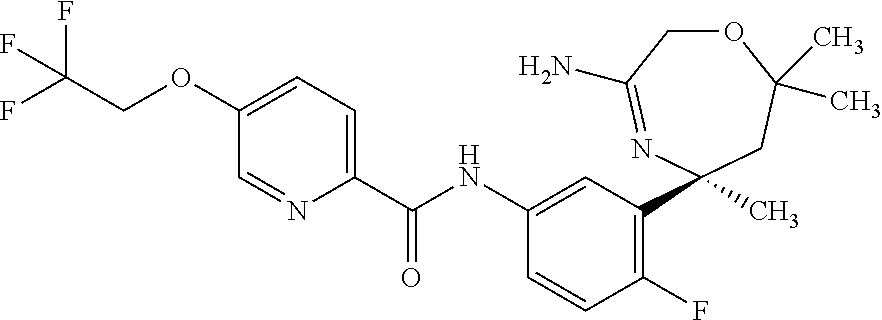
C1(C(NC2=CC(C3(C)CC(C)(C)OCC(N)=N3)=C(F)C=C2)=O)=CC=C(OCC(F)(F)F)C=N1
